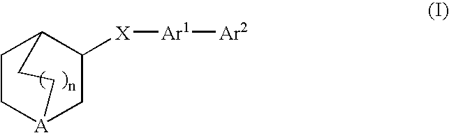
[X]([Ar1][Ar2])C1C[A]2CCC1CC2
